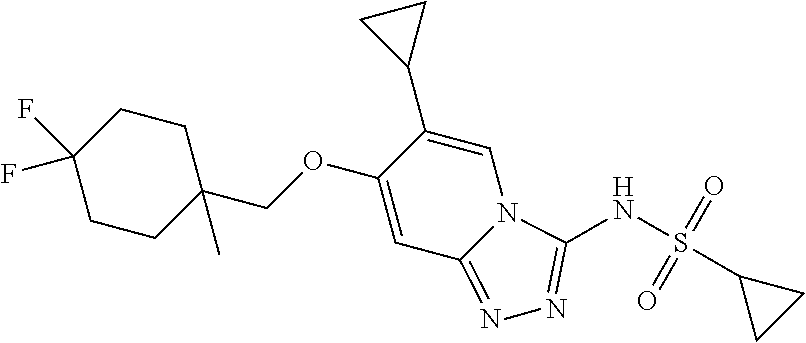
C1CC(COC2=CC3=NN=C(NS(C4CC4)(=O)=O)N3C=C2C2CC2)(C)CCC1(F)F
